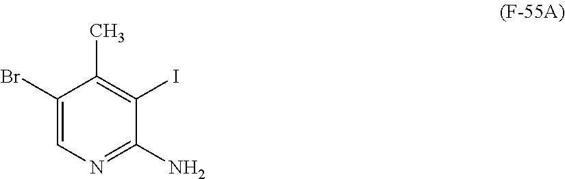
C1(Br)=CN=C(N)C(I)=C1C
